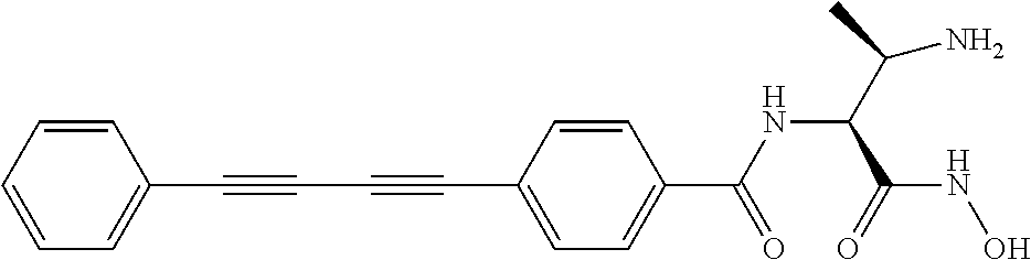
C1=CC=CC=C1C#CC#CC1=CC=C(C(NC(C(N)C)C(=O)NO)=O)C=C1
